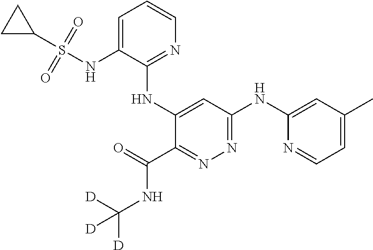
C1=C(NS(C2CC2)(=O)=O)C(NC2=CC(NC3=CC(C)=CC=N3)=NN=C2C(=O)NC([D])([D])[D])=NC=C1
